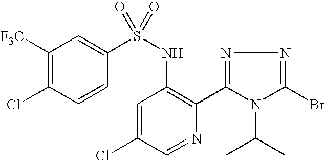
C1([F3C])=C(Cl)C=CC(S(NC2=C(C3=NN=C(Br)N3C(C)C)N=CC(Cl)=C2)(=O)=O)=C1
